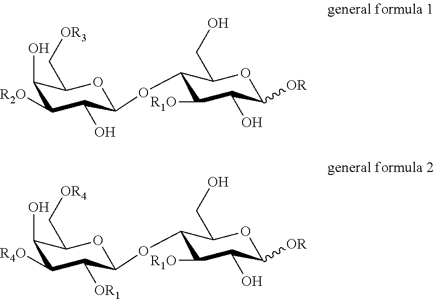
C1(O)C([R2O])C(O)C(OC2C([R1O])C(O)C([OR])OC2CO)OC1C[OR3].C1(O)C([R4O])C([OR1])C(OC2C([R1O])C(O)C([OR])OC2CO)OC1C[OR4]
